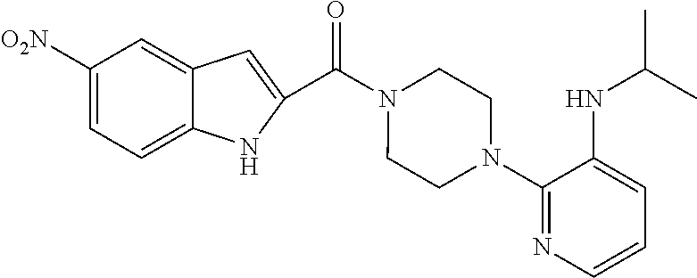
C1([O2N])=CC=C2C(=C1)C=C(C(N1CCN(C3=NC=CC=C3NC(C)C)CC1)=O)N2
